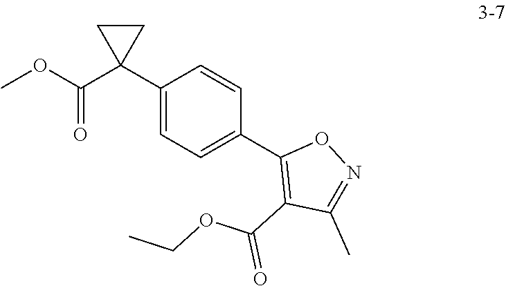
C1(C2(C(=O)OC)CC2)=CC=C(C2=C(C(OCC)=O)C(C)=NO2)C=C1
